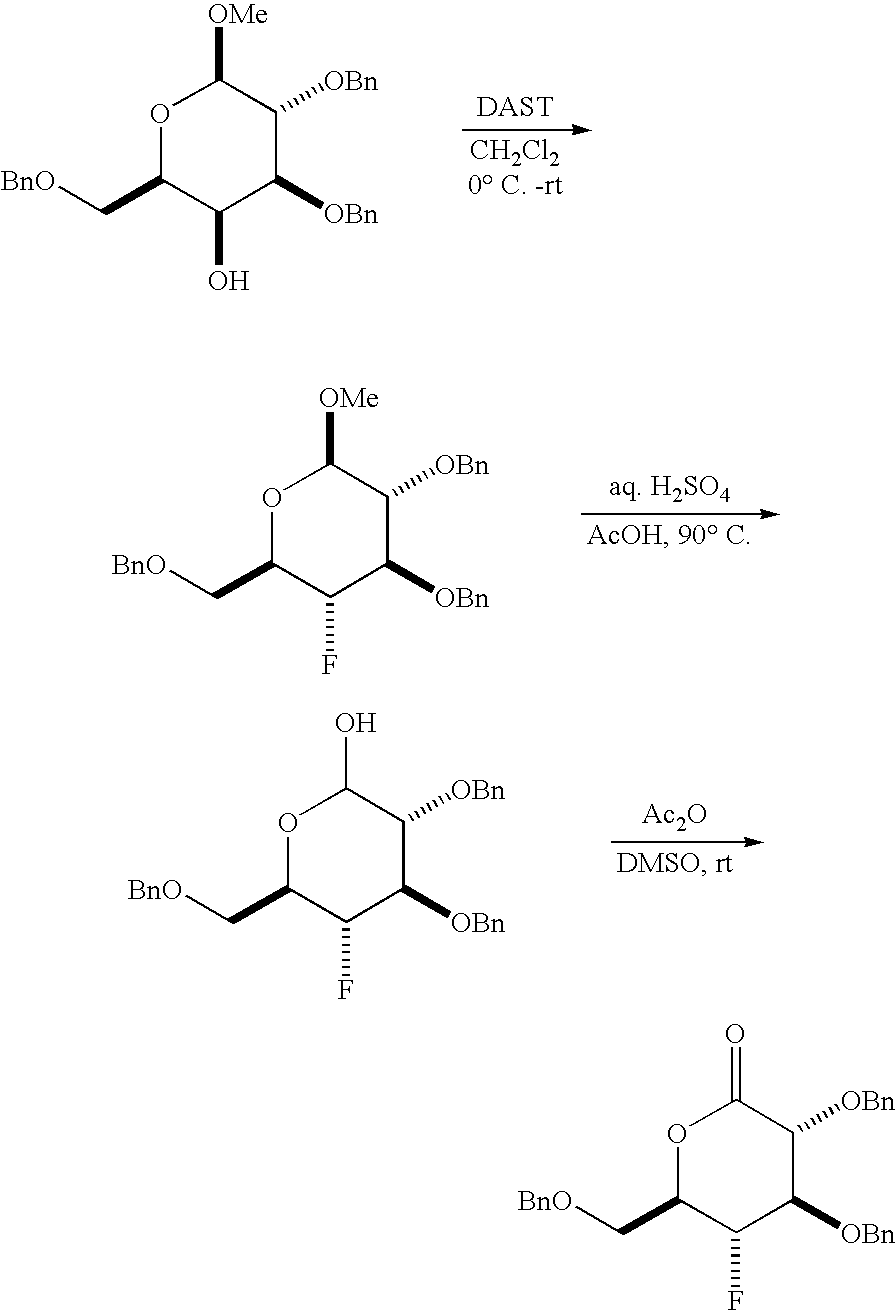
O1C(C[BnO])C(F)C([OBn])C([OBn])C1=O.O1C(C[BnO])C(O)C([OBn])C([OBn])C1[OMe].O1C(C[BnO])C(F)C([OBn])C([OBn])C1[OMe].O1C(C[BnO])C(F)C([OBn])C([OBn])C1O.[Ac2O]
